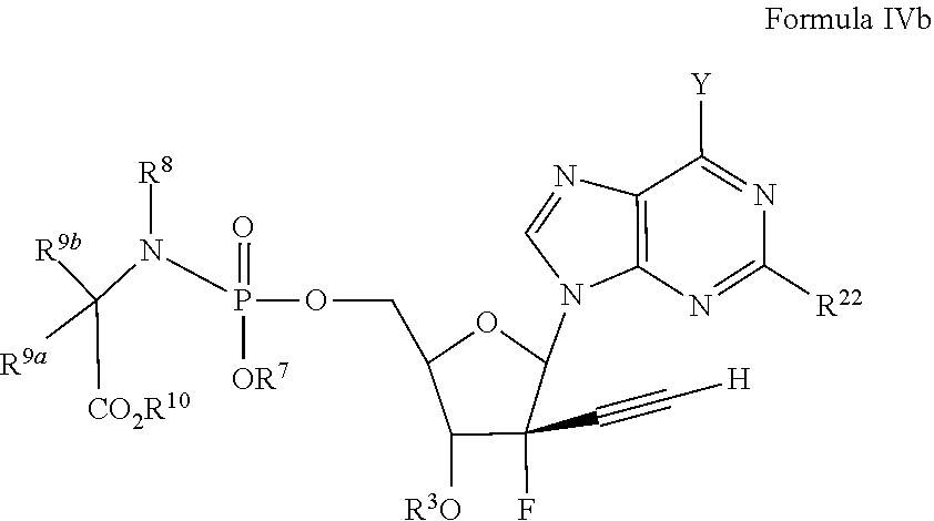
C1([R22])=NC2=C(C([Y])=N1)N=CN2C1C(C#C[H])(F)C([R3O])C(COP(N(C([R9b])([R9a])[CO2R10])[R8])(=O)[OR7])O1
